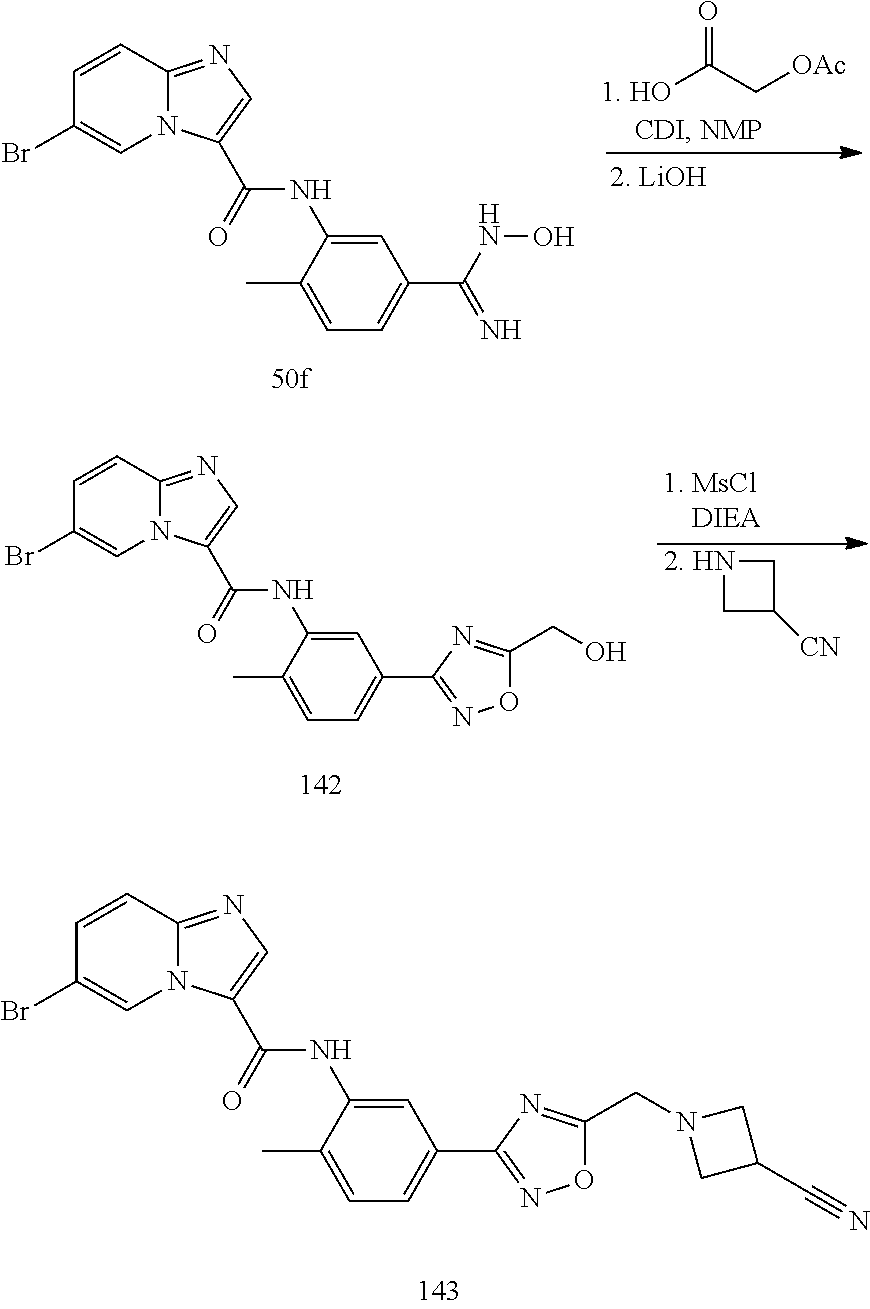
[1. HO]C(C[OAc])=O.C1=CC2=NC=C(C(=O)NC3=CC(C(NO)=N)=CC=C3C)N2C=C1Br.C1=CC2=NC=C(C(=O)NC3=CC(C4=NOC(CO)=N4)=CC=C3C)N2C=C1Br.[2. HN]1CC([CN])C1.C1=CC2=NC=C(C(=O)NC3=CC(C4=NOC(CN5CC(C#N)C5)=N4)=CC=C3C)N2C=C1Br
